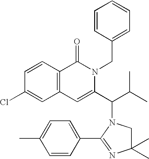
C12=C(C=CC(Cl)=C1)C(=O)N(CC1=CC=CC=C1)C(C(C(C)C)N1CC(C)(C)N=C1C1=CC=C(C)C=C1)=C2
